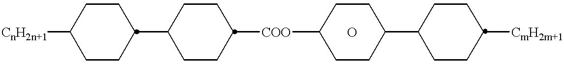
[CnH2n+1]C1CCC(C2CCC([COO]C3CCC(C4CCC([CmH2m+1])CC4)CC3)CC2)CC1.O
